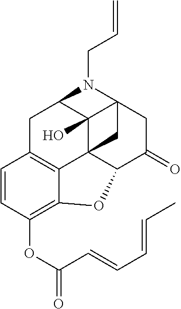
C12(O)C34C5C(=O)CC1(C3)N(CC=C)C2CC1=C4C(=C(OC(=O)C=CC=CC)C=C1)O5
